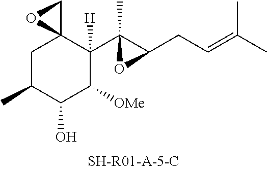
C1C(C)C(O)C([OMe])C(C2(C)C(CC=C(C)C)O2)([H])C12CO2
